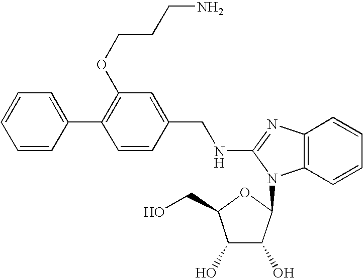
C1=C(C2=C(OCCCN)C=C(CNC3=NC4=C(N3C3C(O)C(O)C(CO)O3)C=CC=C4)C=C2)C=CC=C1
